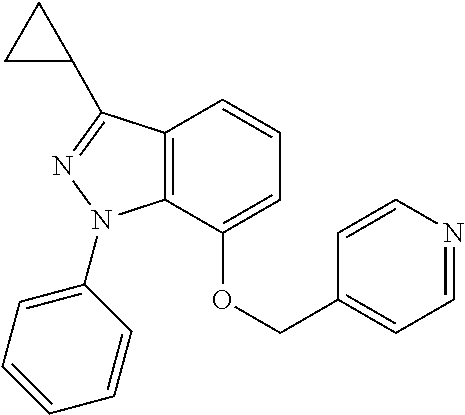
C1=CN=CC=C1COC1=CC=CC2=C1N(C1=CC=CC=C1)N=C2C1CC1
